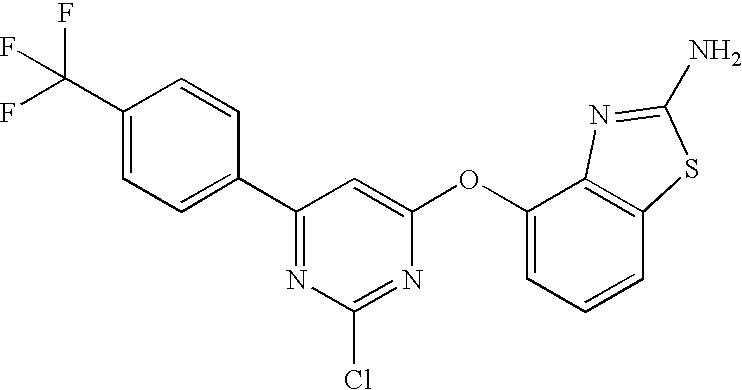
C1(C(F)(F)F)=CC=C(C2=NC(Cl)=NC(OC3=CC=CC4=C3N=C(N)S4)=C2)C=C1
